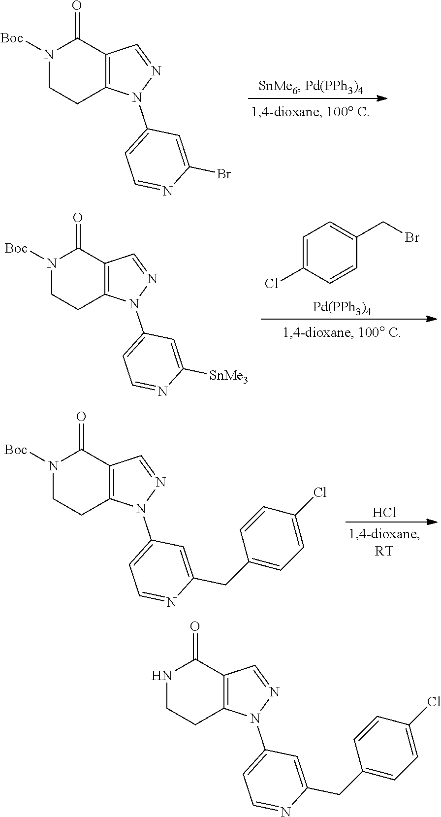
N1([Boc])CCC2=C(C1=O)C=NN2C1=CC=NC(Br)=C1.C1=C(Cl)C=CC(CBr)=C1.[Pd(PPh3)4].N1([Boc])CCC2=C(C1=O)C=NN2C1=CC=NC([SnMe3])=C1.Cl.N1([Boc])CCC2=C(C1=O)C=NN2C1=CC=NC(CC2=CC=C(Cl)C=C2)=C1.N1CCC2=C(C1=O)C=NN2C1=CC=NC(CC2=CC=C(Cl)C=C2)=C1
